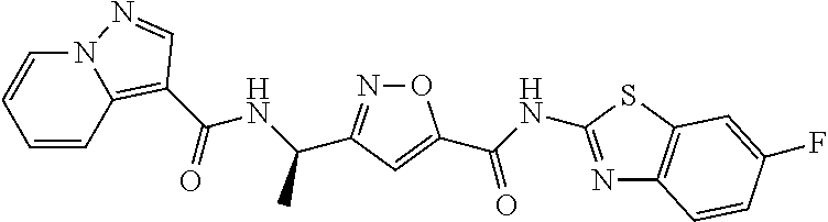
C1=CC2=C(C(NC(C)C3=NOC(C(=O)NC4=NC5=C(S4)C=C(F)C=C5)=C3)=O)C=NN2C=C1
